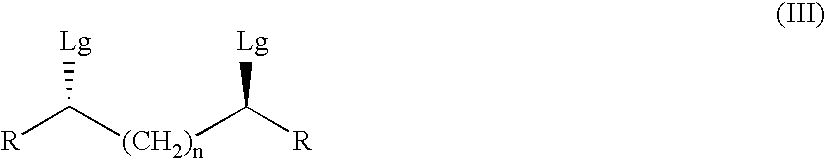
[R]C([(CH2)n]C([R])[Lg])[Lg]
